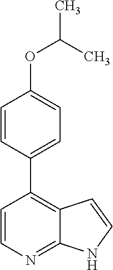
C1=CN=C2C(=C1C1=CC=C(OC(C)C)C=C1)C=CN2
